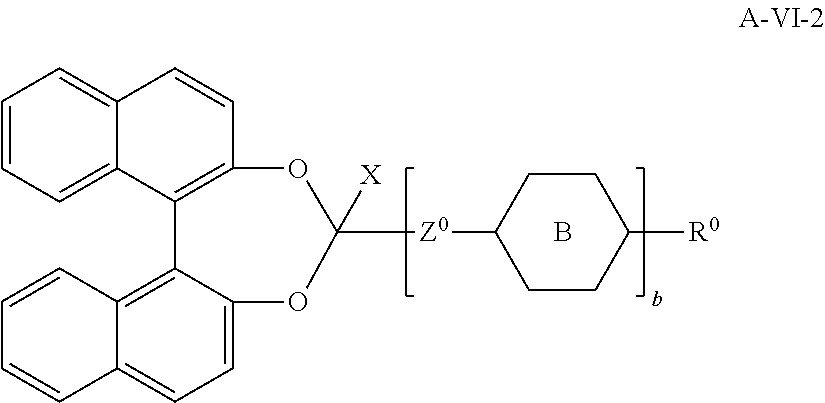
C1([Z0]C2CCC([R0])CC2)([X])OC2=C(C3=CC=CC=C3C=C2)C2=C3C(=CC=C2O1)C=CC=C3.B
